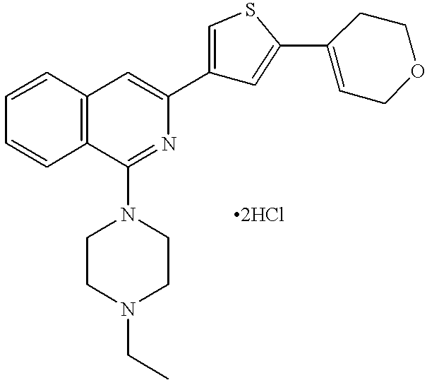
C1=CC2=C(C=C1)C(N1CCN(CC)CC1)=NC(C1=CSC(C3=CCOCC3)=C1)=C2.[2HCl]
